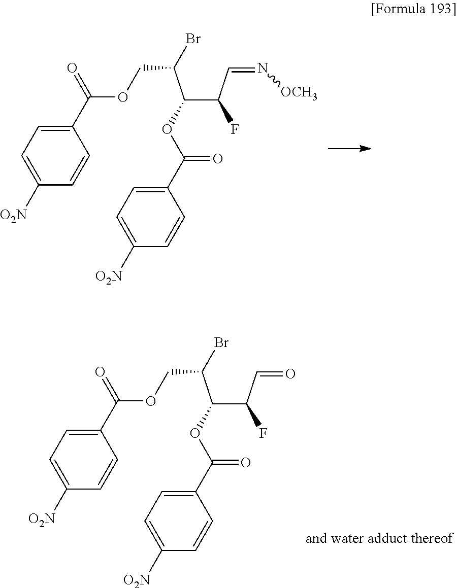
C1=C([O2N])C=CC(C(=O)OCC(C(C(C=N[OCH3])F)OC(=O)C2=CC=C([O2N])C=C2)Br)=C1.C1=C([O2N])C=CC(C(=O)OCC(C(C(C=O)F)OC(=O)C2=CC=C([O2N])C=C2)Br)=C1
